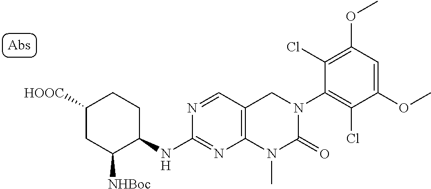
C1(NC2C([NHBoc])CC([HOOC])CC2)=NC2=C(C=N1)CN(C1=C(Cl)C(OC)=CC(OC)=C1Cl)C(=O)N2C
